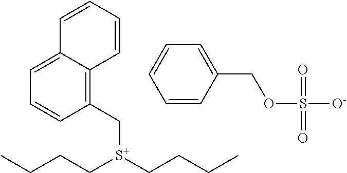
C([S+](CCCC)CCCC)C1=C2C(=CC=C1)C=CC=C2.C1=CC(COS([O-])(=O)=O)=CC=C1
